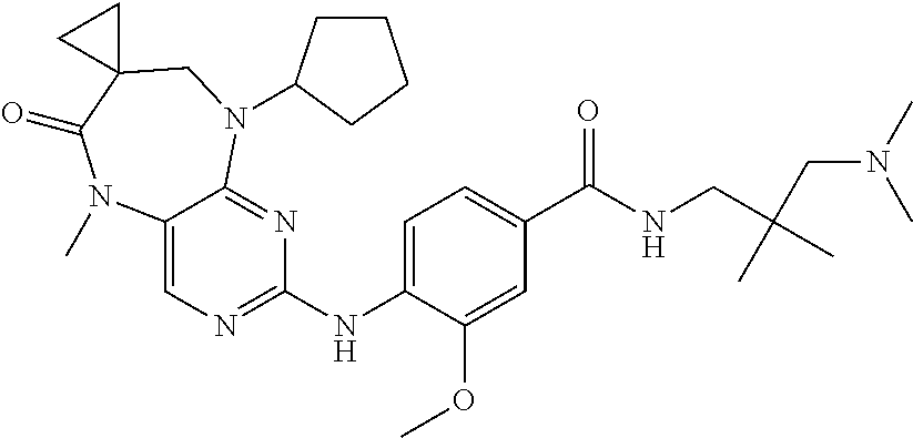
C1(NC2=NC=C3C(=N2)N(C2CCCC2)CC2(C(=O)N3C)CC2)=CC=C(C(NCC(C)(CN(C)C)C)=O)C=C1OC
